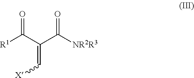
[R1]C(C(C([NR2R3])=O)=C[X])=O
